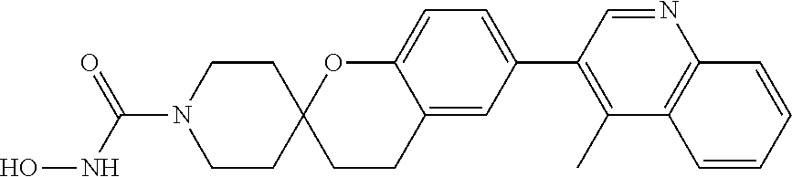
C1CN(C(NO)=O)CCC12CCC1=CC(C3=C(C)C4=C(N=C3)C=CC=C4)=CC=C1O2
